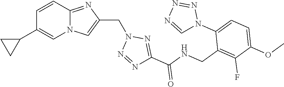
N12C(=NC(CN3N=NC(C(NCC4=C(F)C(OC)=CC=C4N4N=NN=C4)=O)=N3)=C1)C=CC(C1CC1)=C2
